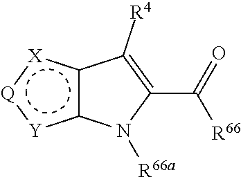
c12c([Y]:[Q]:[X]1)N([R66a])C(C([R66])=O)=C2[R4]
